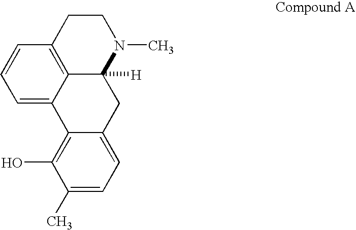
C1=C2C3=C(C=C1)CCN(C)C3([H])CC1=CC=C(C)C(O)=C21
